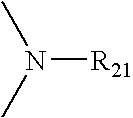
CN(C)[R21]
